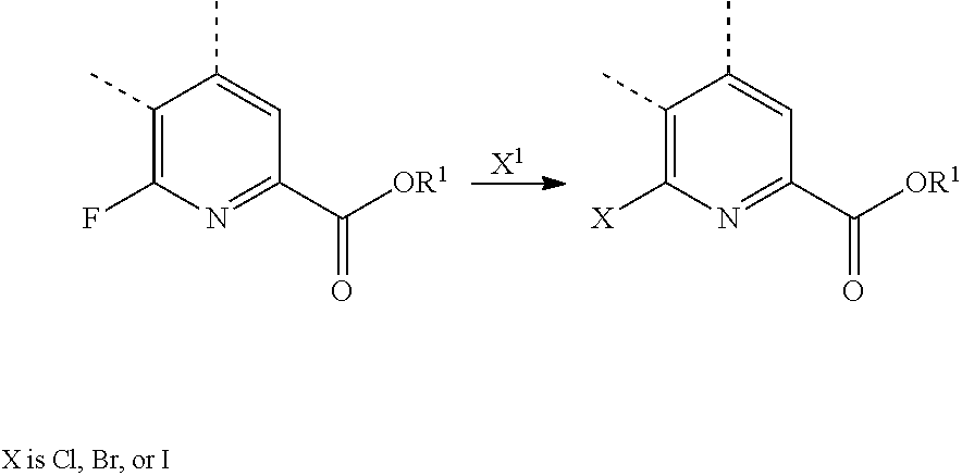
C1(C)=C(F)N=C(C([OR1])=O)C=C1C.C1(C)=C([X])N=C(C([OR1])=O)C=C1C.[X1]
